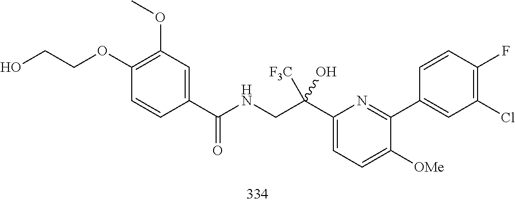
C1(Cl)=C(F)C=CC(C2=NC(C(CNC(C3=CC(OC)=C(OCCO)C=C3)=O)(O)[F3C])=CC=C2[OMe])=C1
